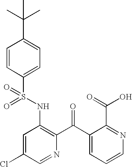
O=S(NC1=C(C(C2=CC=CN=C2C(=O)O)=O)N=CC(Cl)=C1)(=O)C1=CC=C(C(C)(C)C)C=C1
